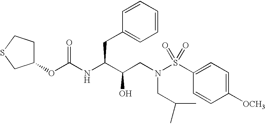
O(C(=O)NC(C(CN(S(C1=CC=C([OCH3])C=C1)(=O)=O)CC(C)C)O)CC1=CC=CC=C1)C1CCSC1
